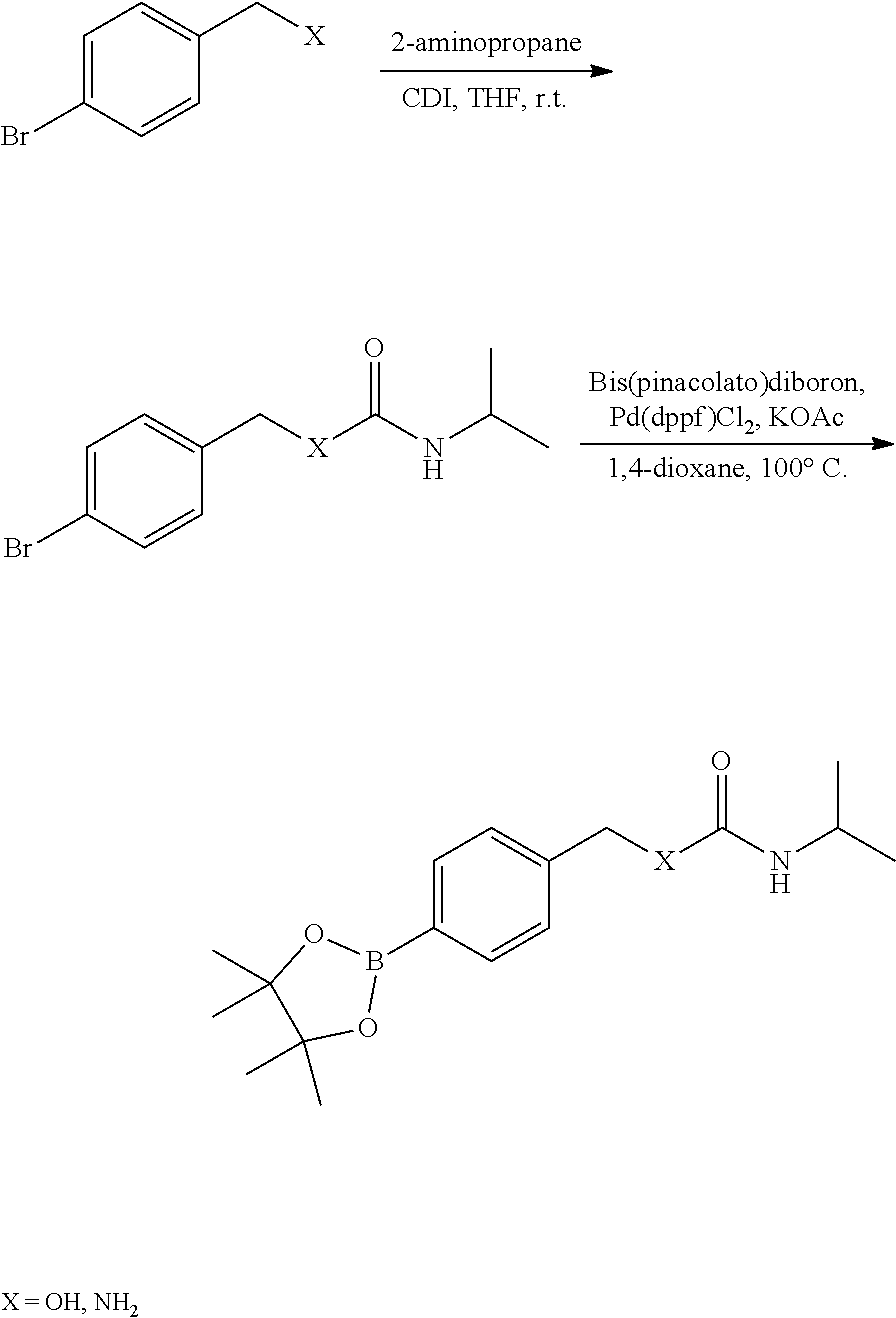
C1=C(Br)C=CC(C[X]C(NC(C)C)=O)=C1.C1=C(Br)C=CC(C[X])=C1.C1=C(B2OC(C)(C)C(C)(C)O2)C=CC(C[X]C(NC(C)C)=O)=C1
